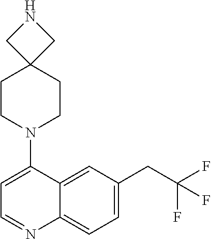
C12=CC(CC(F)(F)F)=CC=C1N=CC=C2N1CCC2(CC1)CNC2
